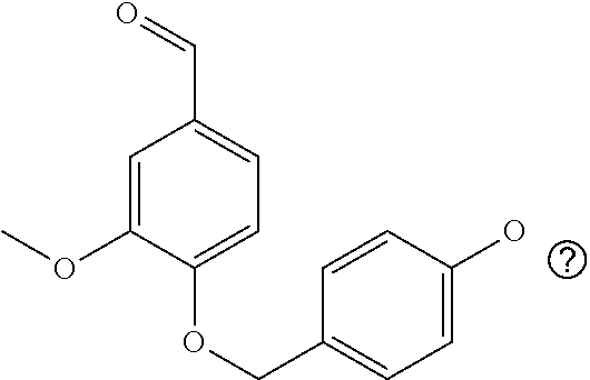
COC1=CC(C=O)=CC=C1OCC1=CC=C(O)C=C1
